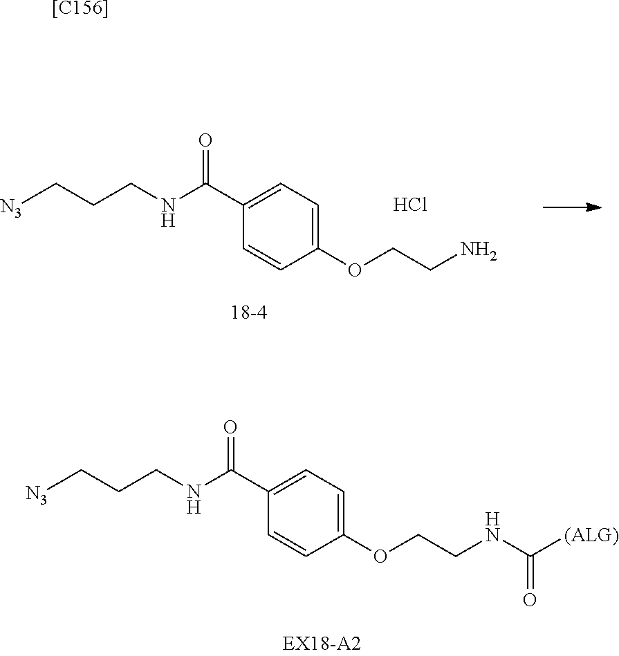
O(CCN)C1=CC=C(C(NCCC[N3])=O)C=C1.Cl.O(CCNC([(ALG)])=O)C1=CC=C(C(NCCC[N3])=O)C=C1.[[C156]]
